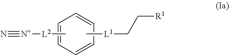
N#[N+][L2]C.C1=CC=CC=C1.C(C[R1])[L1]C
